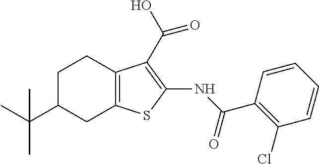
C1C(C(C)(C)C)CC2=C(C1)C(C(O)=O)=C(NC(C1=C(Cl)C=CC=C1)=O)S2
